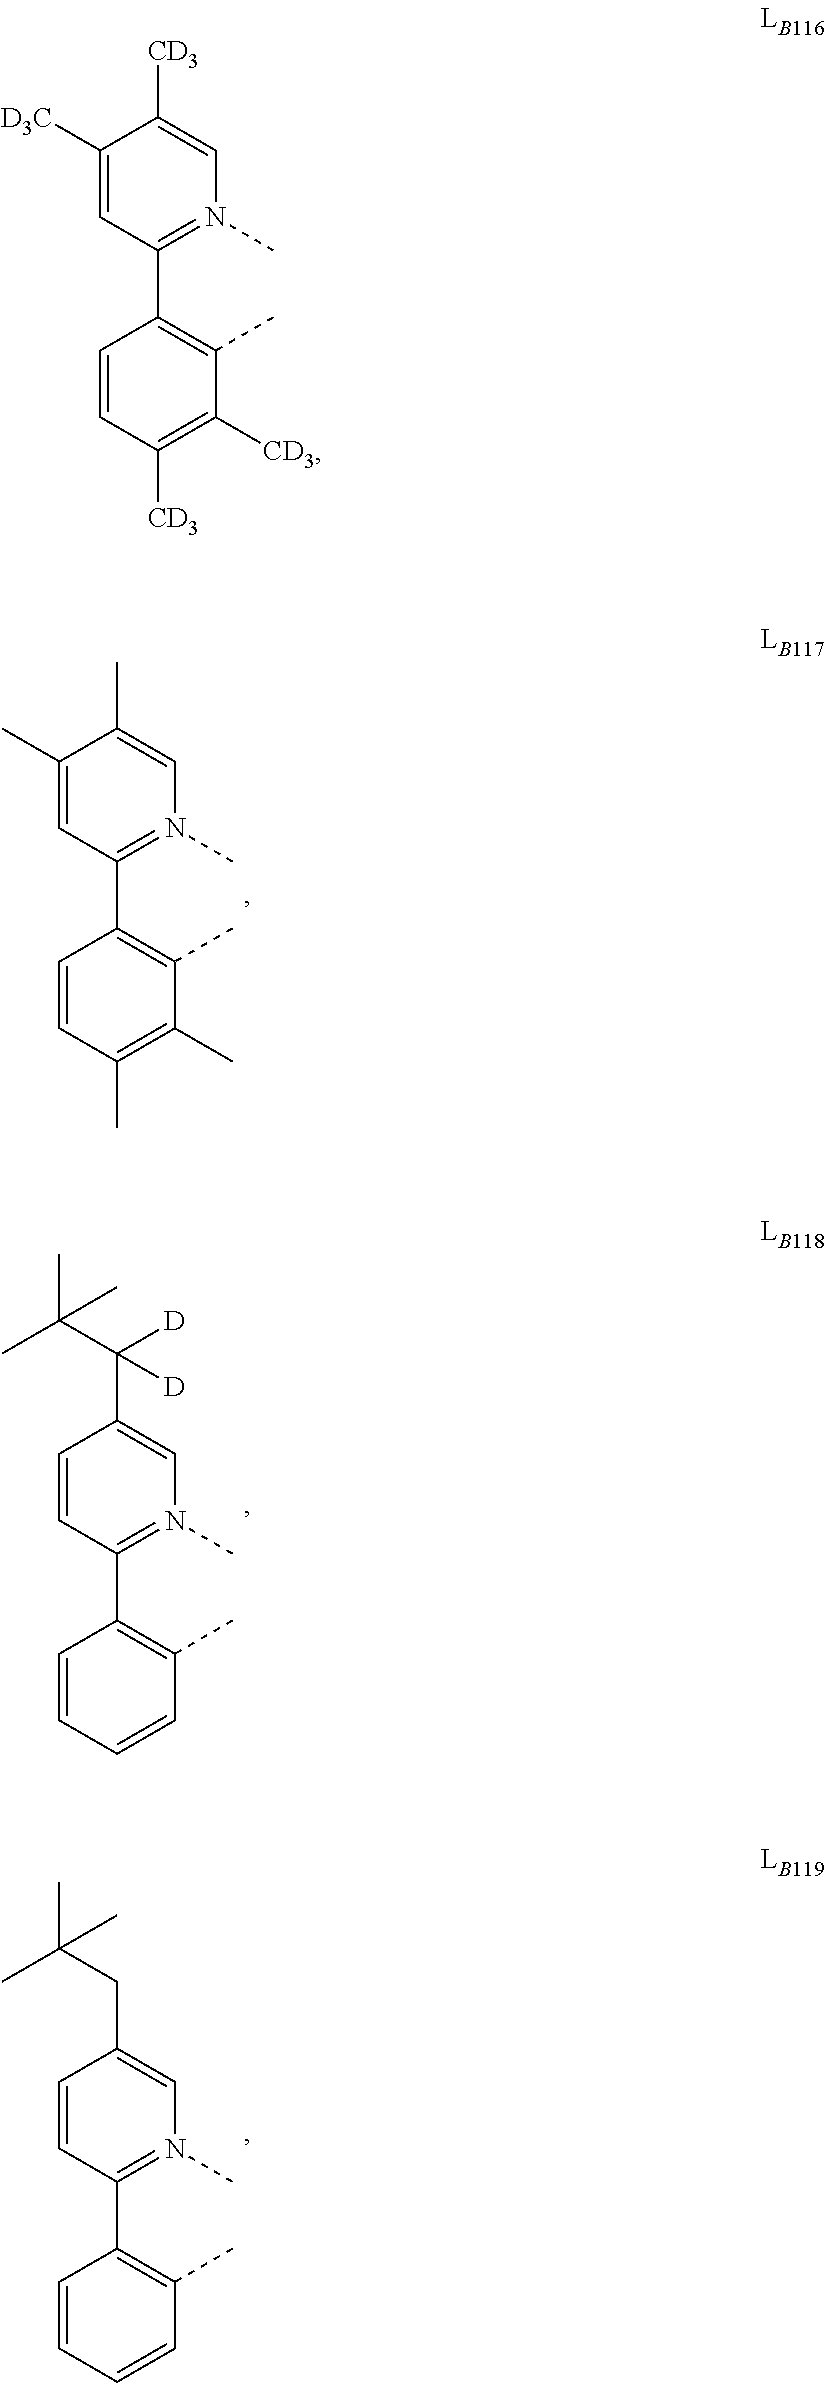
C1=CC(C)=C(C)C(C)=C1C1=N(C)C=C(C)C(C)=C1.C1=CC=CC(C)=C1C1=N(C)C=C(C(C(C)(C)C)([D])[D])C=C1.C1=CC=CC(C)=C1C1=N(C)C=C(CC(C)(C)C)C=C1.C1=CC([CD3])=C([CD3])C(C)=C1C1=N(C)C=C([CD3])C([D3C])=C1
